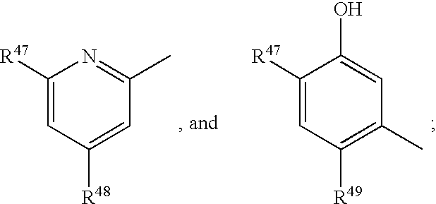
C1([R47])=CC([R48])=CC(C)=N1.C1([R47])=CC([R49])=C(C)C=C1O
